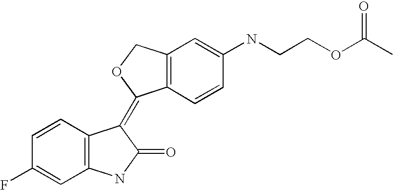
C12=C(C=C(NCCOC(C)=O)C=C1)COC2=C1C2=C(C=C(F)C=C2)NC1=O
